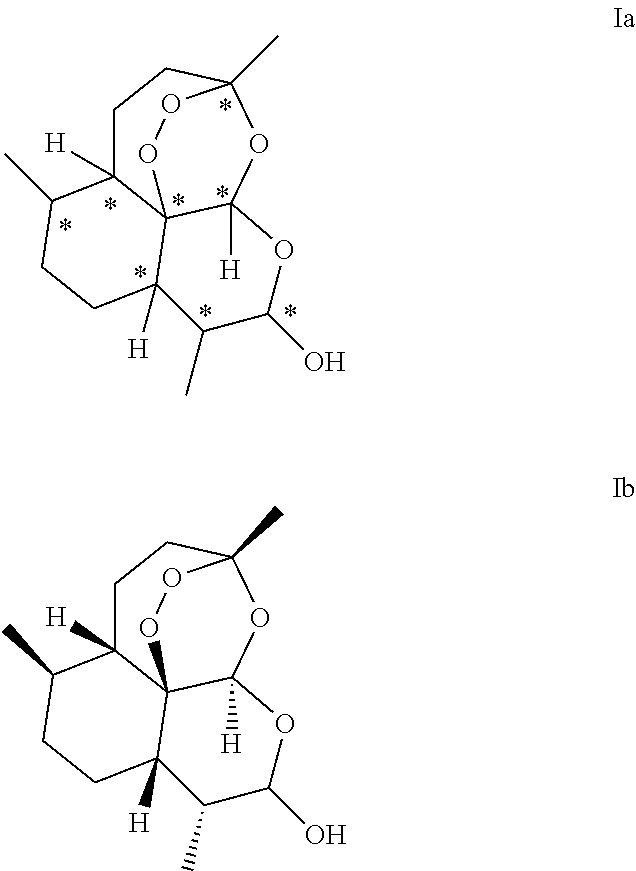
C1C2([H])C34C([H])(OC(C)(C1)OO3)OC(O)C(C)C4([H])CCC2C.C1C2([H])C34C([H])(OC(C)(C1)OO3)OC(O)C(C)C4([H])CCC2C
